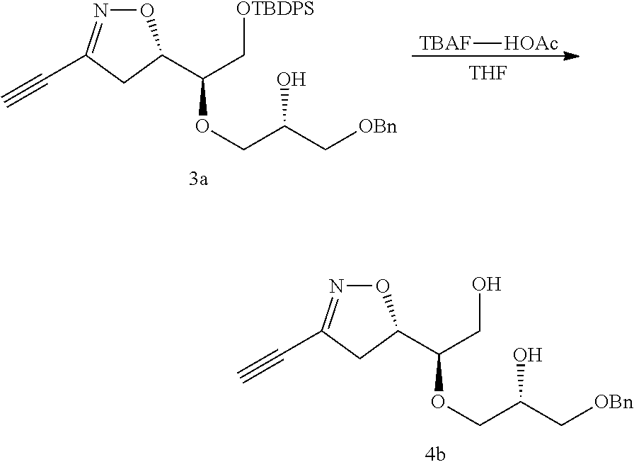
O1N=C(C#C)CC1C(CO)OCC(C[OBn])O.O1N=C(C#C)CC1C(C[OTBDPS])OCC(C[OBn])O.[TBAF][HOAc].[THF]
